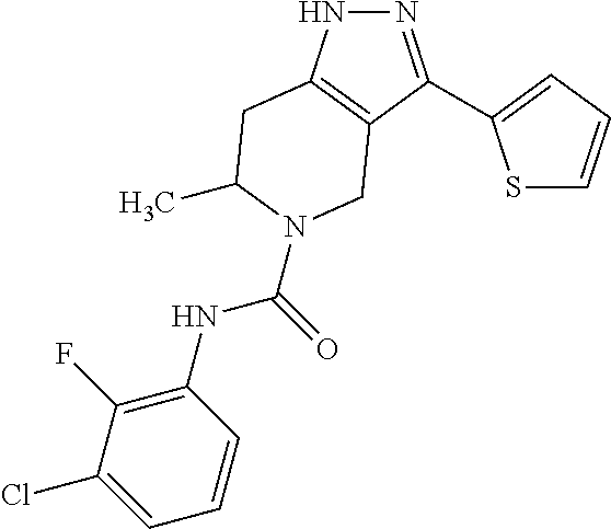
N1N=C(C2=CC=CS2)C2=C1CC(C)N(C(=O)NC1=C(F)C(Cl)=CC=C1)C2
